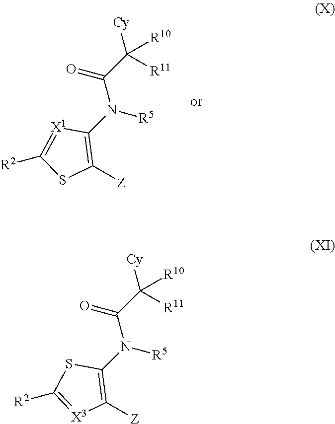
C1(N([R5])C(C([R11])([Cy])[R10])=O)=C([Z])SC([R2])=[X1]1.C1(N([R5])C(C([R11])([Cy])[R10])=O)=C([Z])[X3]=C([R2])S1
